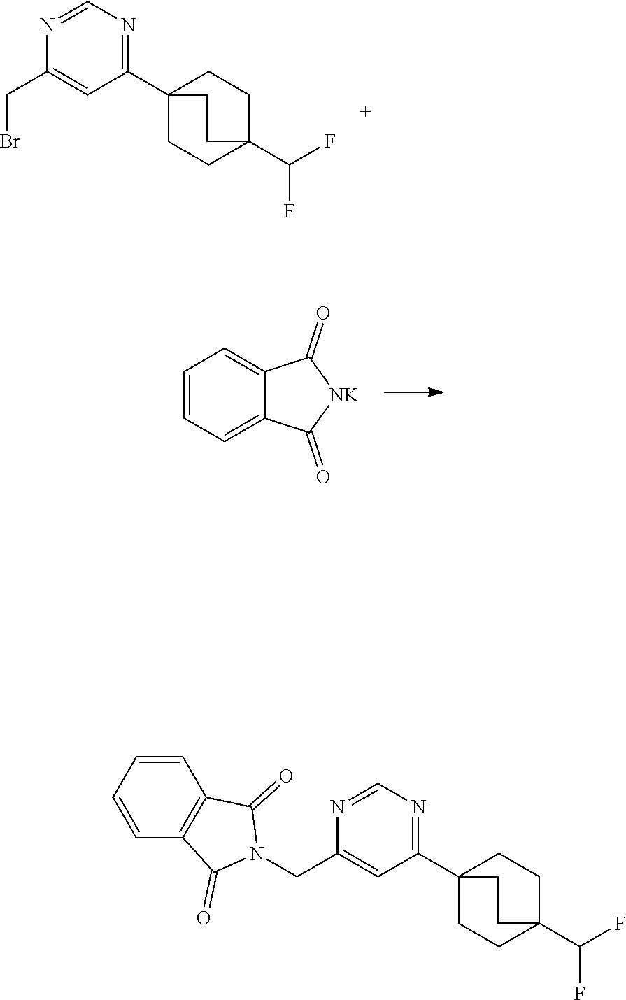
C1(C23CCC(C(F)F)(CC2)CC3)=NC=NC(CBr)=C1.C1=CC=C2C(=C1)C(=O)[NK]C2=O.C1(C23CCC(C(F)F)(CC2)CC3)=NC=NC(CN2C(=O)C3=C(C2=O)C=CC=C3)=C1
